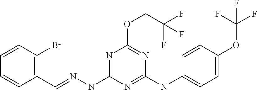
C1=CC(C=NNC2=NC(OCC(F)(F)F)=NC(NC3=CC=C(OC(F)(F)F)C=C3)=N2)=C(Br)C=C1
